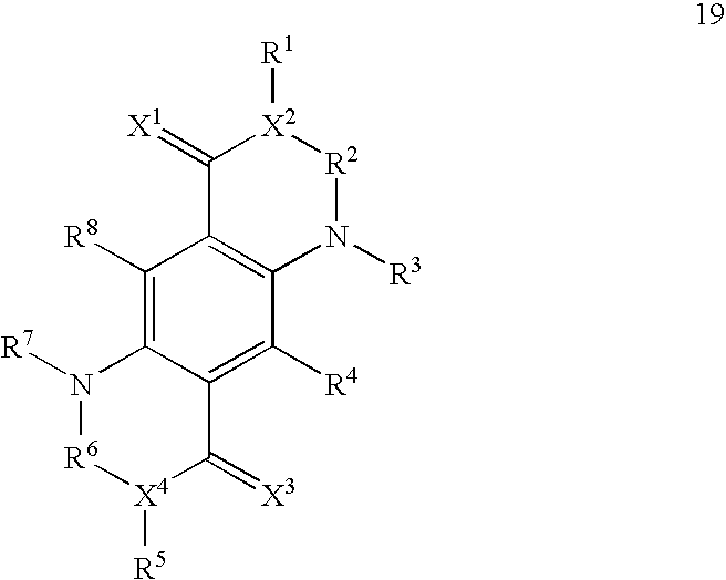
N1([R7])[R6][X4]([R5])C(=[X3])C2=C([R4])C3=C(C([R8])=C12)C(=[X1])[X2]([R1])[R2]N3[R3]
